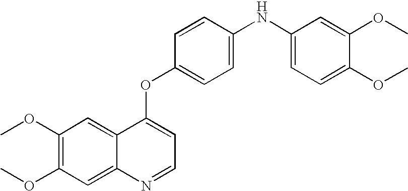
C1=CC(OC2=CC=NC3=CC(OC)=C(OC)C=C23)=CC=C1NC1=CC=C(OC)C(OC)=C1
